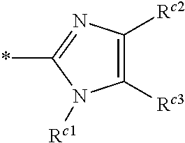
C1([Rc3])=C([Rc2])N=C(*)N1[Rc1]
